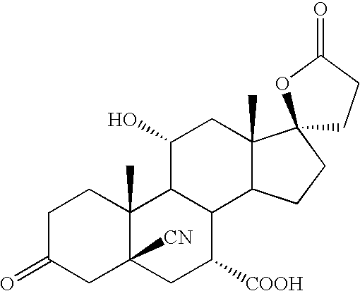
C1C(=O)CC2([CN])C(C)(C1)C1C(C([COOH])C2)C2C(C)(CC1O)C1(CC2)CCC(=O)O1
